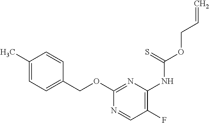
C1(OCC2=CC=C(C)C=C2)=NC(NC(OCC=C)=S)=C(F)C=N1
